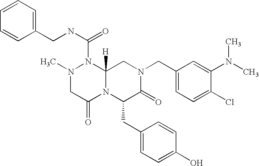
C1=CC(CNC(=O)N2N(C)CC(=O)N3C2([H])CN(CC2=CC=C(Cl)C(N(C)C)=C2)C(=O)C3CC2=CC=C(O)C=C2)=CC=C1
